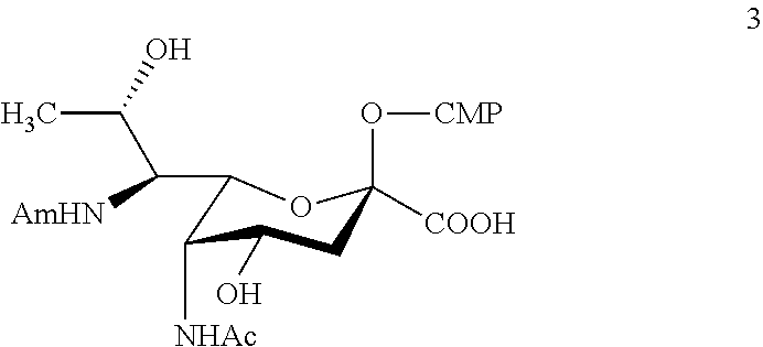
C1(C([AmHN])C(C)O)C([NHAc])C(O)CC(O[CMP])([COOH])O1
